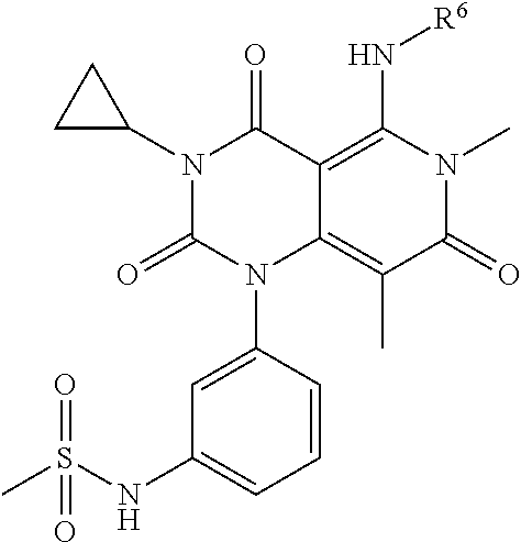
C1(NS(C)(=O)=O)=CC=CC(N2C3=C(C)C(=O)N(C)C(N[R6])=C3C(=O)N(C3CC3)C2=O)=C1
